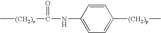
C[(CH2)o]C(NC1=CC=C([(CH2)p]C)C=C1)=O
